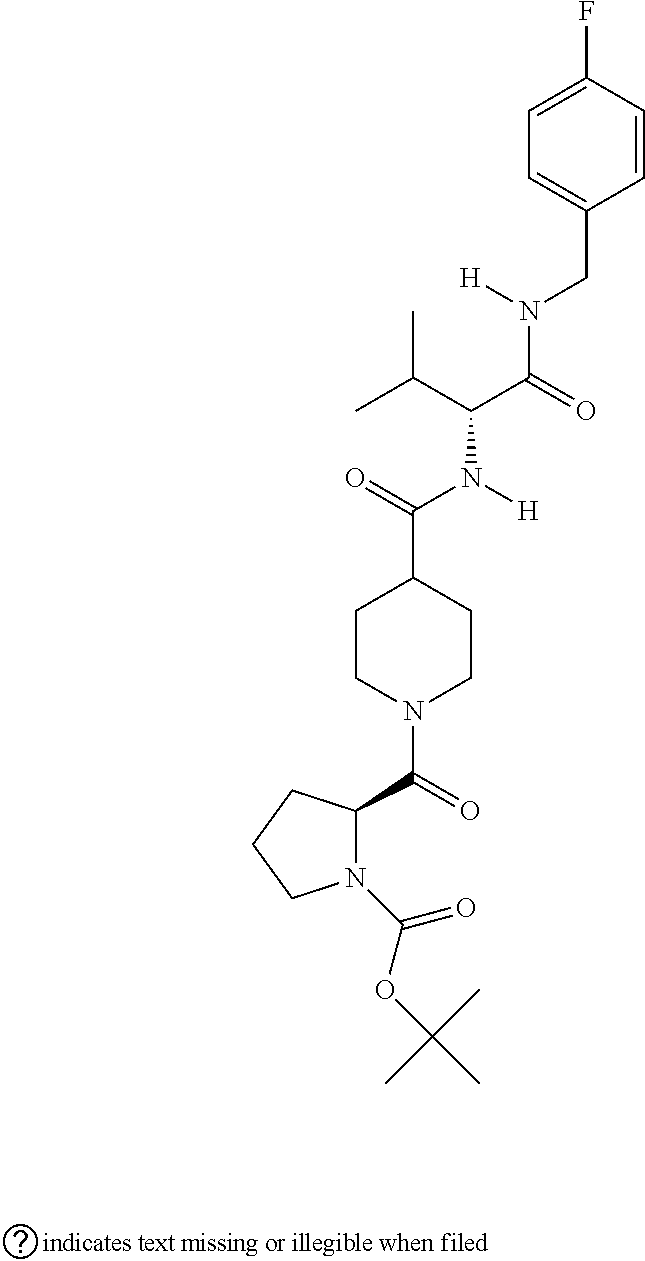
C1=C(F)C=CC(CN(C(=O)C(C(C)C)N([H])C(=O)C2CCN(C(=O)C3N(C(=O)OC(C)(C)C)CCC3)CC2)[H])=C1
